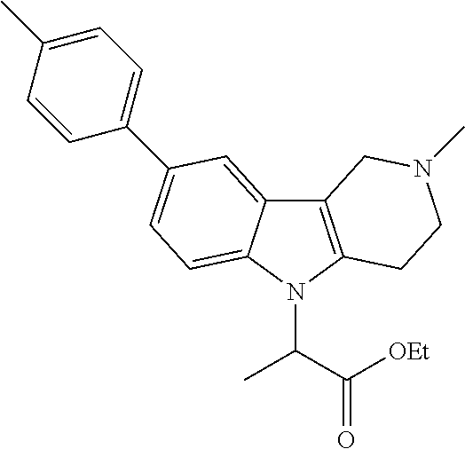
C12=C(N(C(C([OEt])=O)C)C3=CC=C(C4=CC=C(C)C=C4)C=C13)CCN(C)C2
